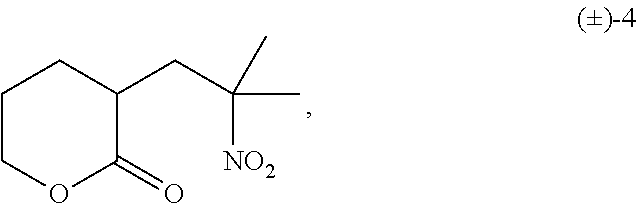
C1COC(=O)C(CC(C)([NO2])C)C1
